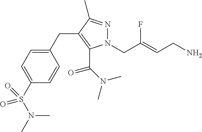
N1(CC(=CCN)F)N=C(C)C(CC2=CC=C(S(=O)(=O)N(C)C)C=C2)=C1C(=O)N(C)C
